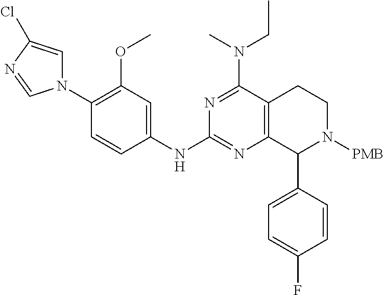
C12=C(C(C3=CC=C(F)C=C3)N([PMB])CC1)N=C(NC1=CC(OC)=C(N3C=C(Cl)N=C3)C=C1)N=C2N(CC)C
